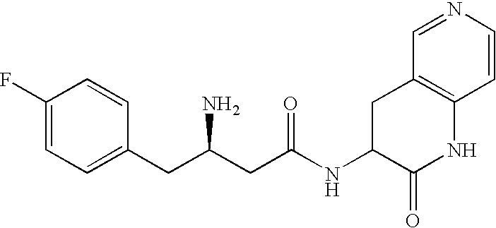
C1(F)=CC=C(CC(CC(NC2C(=O)NC3=C(C2)C=NC=C3)=O)N)C=C1
